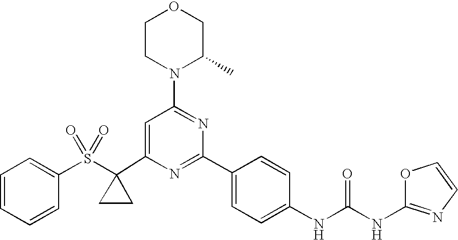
C1(C2(S(=O)(=O)C3=CC=CC=C3)CC2)=CC(N2C(C)COCC2)=NC(C2=CC=C(NC(=O)NC3=NC=CO3)C=C2)=N1
